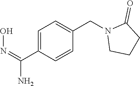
ON=C(N)C1=CC=C(CN2CCCC2=O)C=C1
